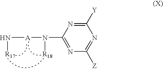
N([A]N([R18])C1=NC([Z])=NC([Y])=N1)[R17]
